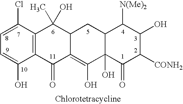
C1=C(O)C2=C(C(Cl)=C1)C(C)(O)C1C(=C(O)C3(O)C(C1)C([N(Me)2])C(O)C([CONH2])C3=O)C2=O
